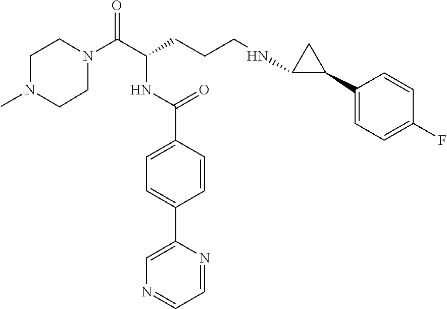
C1N(C(C(CCCNC2C(C3=CC=C(F)C=C3)C2)NC(C2=CC=C(C3=CN=CC=N3)C=C2)=O)=O)CCN(C)C1
